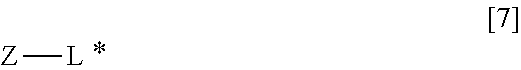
[Z][L]
